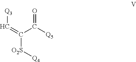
[Q3]C=C(C(=O)[Q5])[O2S][Q4]
